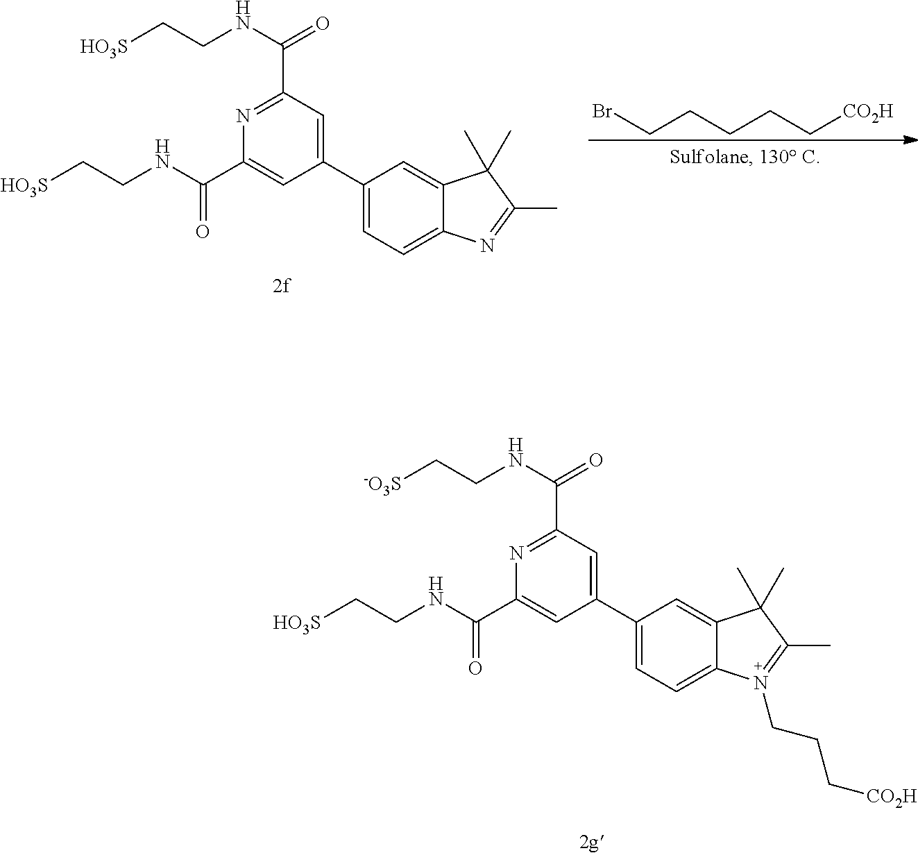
N1=C(C(NCC[-O3S])=O)C=C(C2=CC=C3C(=C2)C(C)(C)C(C)=N3CCC[CO2H])C=C1C(NCC[HO3S])=O.N1=C(C(NCC[HO3S])=O)C=C(C2=CC=C3C(=C2)C(C)(C)C(C)=N3)C=C1C(NCC[HO3S])=O.BrCCCCC[CO2H]
